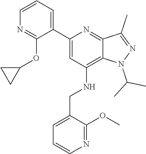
C1(C2=CC=CN=C2OC2CC2)=CC(NCC2=CC=CN=C2OC)=C2C(=N1)C(C)=NN2C(C)C
